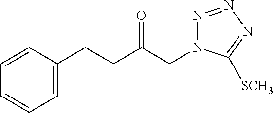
C1=CC(CCC(CN2N=NN=C2[SCH3])=O)=CC=C1
